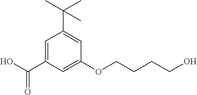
C1=C(C(O)=O)C=C(OCCCCO)C=C1C(C)(C)C
